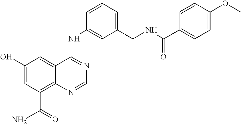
C1(O)=CC(C(N)=O)=C2C(=C1)C(NC1=CC(CNC(C3=CC=C(OC)C=C3)=O)=CC=C1)=NC=N2
